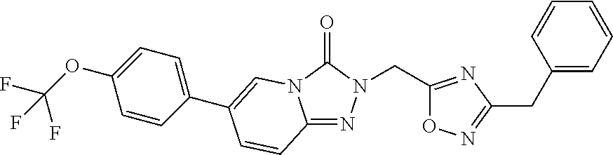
C12=NN(CC3=NC(CC4=CC=CC=C4)=NO3)C(=O)N1C=C(C1=CC=C(OC(F)(F)F)C=C1)C=C2
